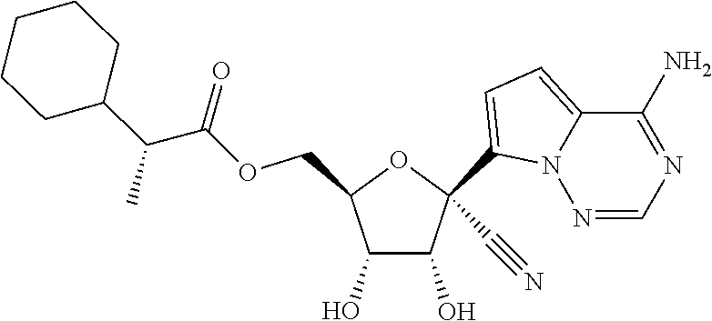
C1(O)C(O)C(COC(C(C2CCCCC2)C)=O)OC1(C1=CC=C2N1N=CN=C2N)C#N
